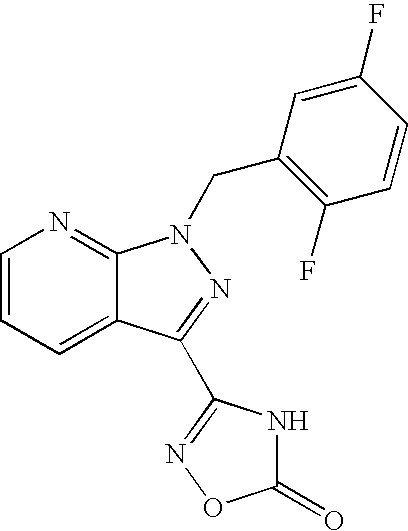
C1=CC=C2C(=N1)N(CC1=C(F)C=CC(F)=C1)N=C2C1=NOC(=O)N1
